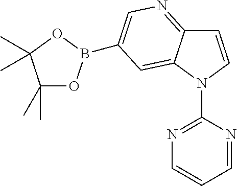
C1=CN(C2=NC=CC=N2)C2=CC(B3OC(C)(C)C(C)(C)O3)=CN=C12
